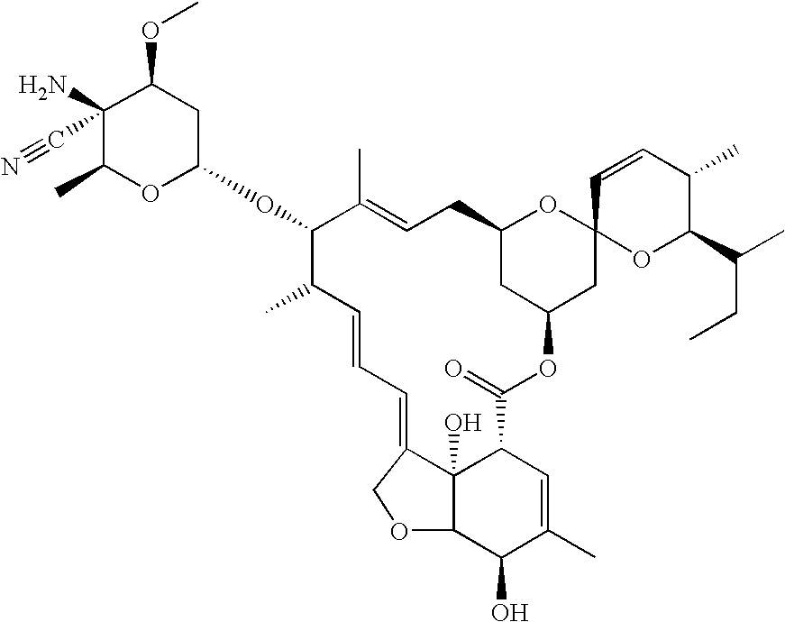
C1(C#N)(N)C(C)OC(OC2C(C)C=CC=C3C4(O)C(C=C(C)C(O)C4OC3)C(=O)OC3CC(CC=C2C)OC2(C3)OC(C(CC)C)C(C)C=C2)CC1OC
